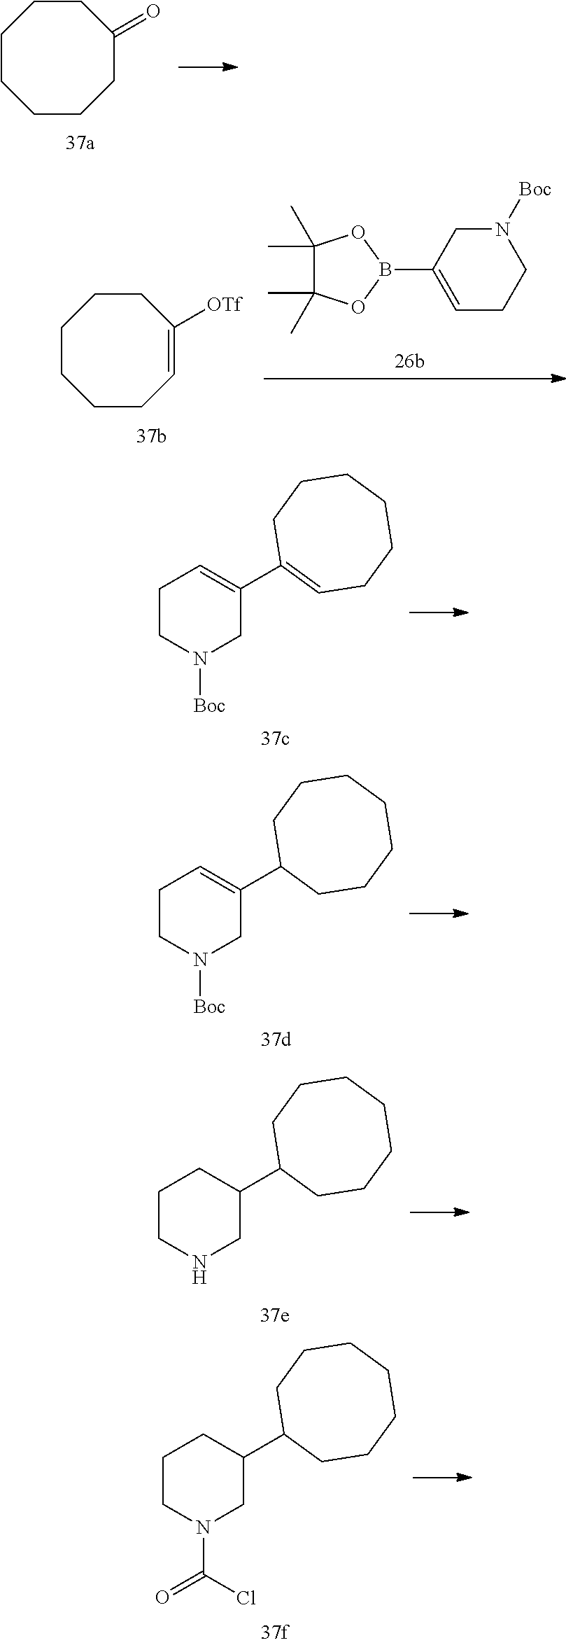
C1CCC(=O)CCCC1.C1(C)(C)C(C)(C)OB(C2=CCCN([Boc])C2)O1.C1CC=C([OTf])CCCC1.C1CN([Boc])CC(C2=CCCCCCC2)=C1.C1CN([Boc])CC(C2CCCCCCC2)=C1.C1CNCC(C2CCCCCCC2)C1.C1CN(C(Cl)=O)CC(C2CCCCCCC2)C1
